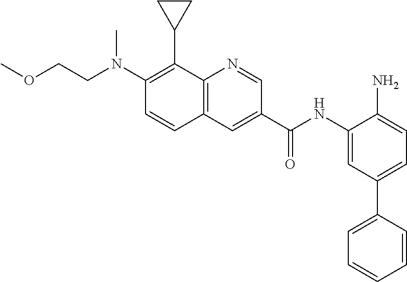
C12=C(N=CC(C(NC3=CC(C4=CC=CC=C4)=CC=C3N)=O)=C1)C(C1CC1)=C(N(CCOC)C)C=C2
